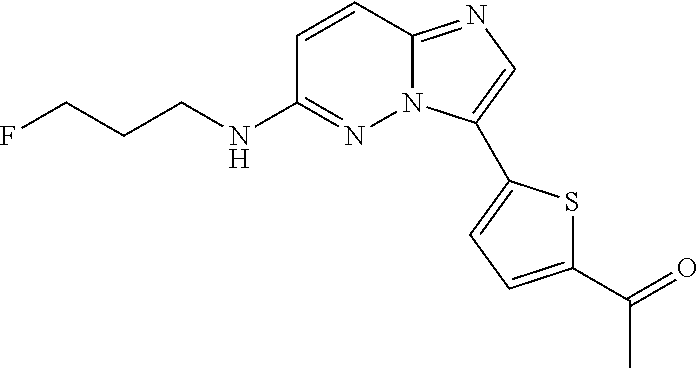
C1=CC2=NC=C(C3=CC=C(C(=O)C)S3)N2N=C1NCCCF
